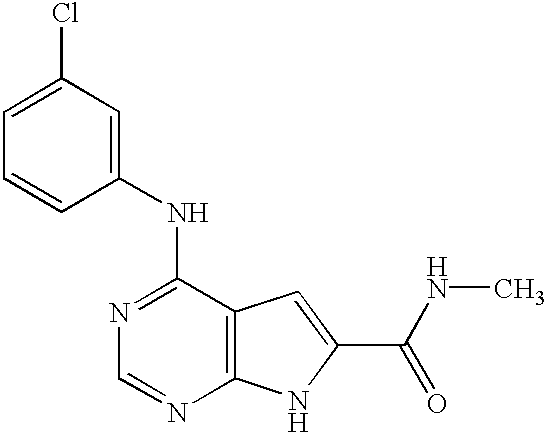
N1=C(NC2=CC(Cl)=CC=C2)C2=C(N=C1)NC(C(NC)=O)=C2
